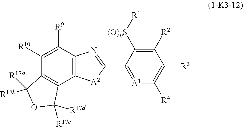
C1([R10])=C([R9])C2=C(C3=C1C([R17b])([R17a])OC3([R17c])[R17d])[A2]C(C1=[A1]C([R4])=C([R3])C([R2])=C1[(O)nS][R1])=N2
